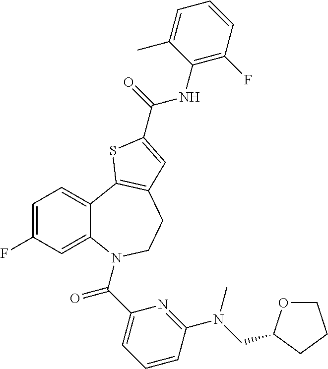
C1=C(F)C=C2C(=C1)C1=C(CCN2C(C2=CC=CC(N(CC3OCCC3)C)=N2)=O)C=C(C(=O)NC2=C(F)C=CC=C2C)S1
